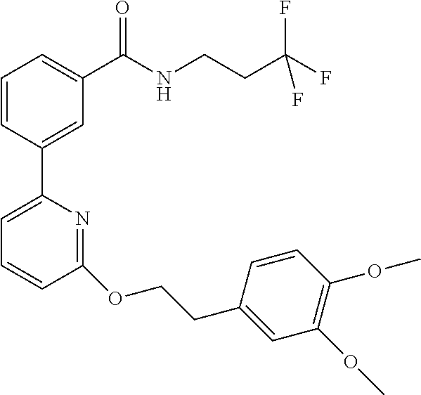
C1=CC(C2=CC=CC(OCCC3=CC(OC)=C(OC)C=C3)=N2)=CC(C(NCCC(F)(F)F)=O)=C1
